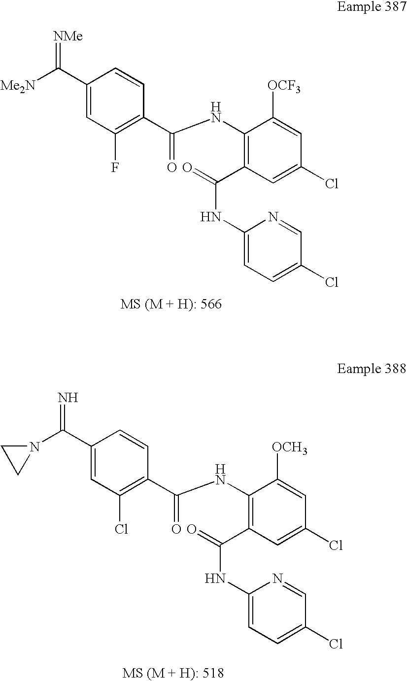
[NMe]=C(C1=CC(F)=C(C(NC2=C(C(NC3=CC=C(Cl)C=N3)=O)C=C(Cl)C=C2[OCF3])=O)C=C1)[Me2N].C1(C(=N)N2CC2)=CC(Cl)=C(C(NC2=C(C(NC3=CC=C(Cl)C=N3)=O)C=C(Cl)C=C2[OCH3])=O)C=C1
